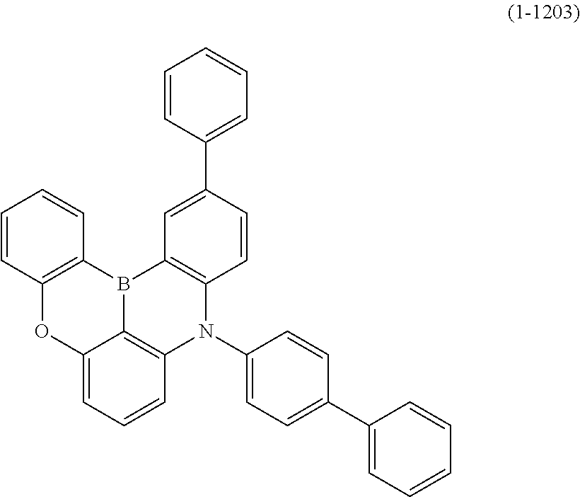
C12=C(B3C4=C(N(C5=CC=C(C6=CC=CC=C6)C=C5)C5=C3C=C(C3=CC=CC=C3)C=C5)C=CC=C4O1)C=CC=C2
